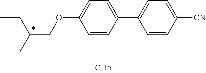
CCC(COC1=CC=C(C2=CC=C([CN])C=C2)C=C1)C
